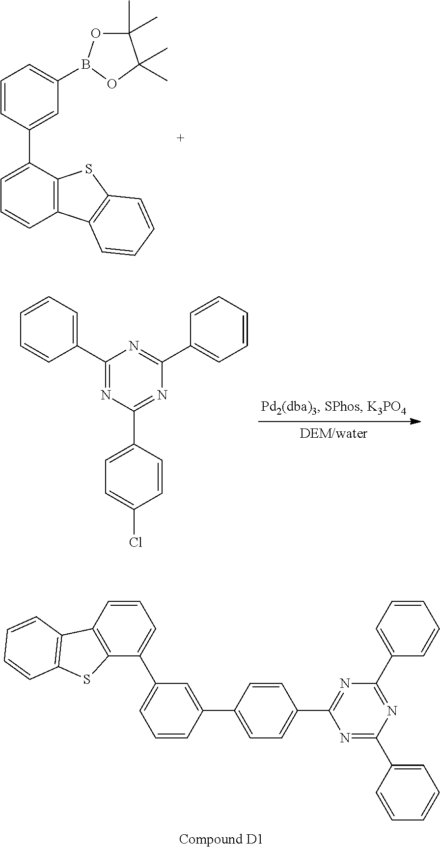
C1=CC(C2=CC=CC3=C2SC2=C3C=CC=C2)=CC(B2OC(C)(C)C(C)(C)O2)=C1.C1(C2=CC=CC=C2)=NC(C2=CC=C(Cl)C=C2)=NC(C2=CC=CC=C2)=N1.C1=CC2=C(C(C3=CC=CC(C4=CC=C(C5=NC(C6=CC=CC=C6)=NC(C6=CC=CC=C6)=N5)C=C4)=C3)=C1)SC1=C2C=CC=C1
